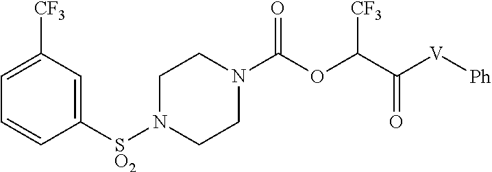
[SO2](N1CCN(C(OC(C(=O)[V][Ph])[CF3])=O)CC1)C1=CC([CF3])=CC=C1
